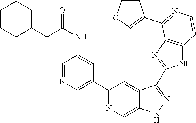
C1(C2=NC=C3C(=C2)C(C2=NC4=C(N2)C=CN=C4C2=COC=C2)=NN3)=CN=CC(NC(CC2CCCCC2)=O)=C1
